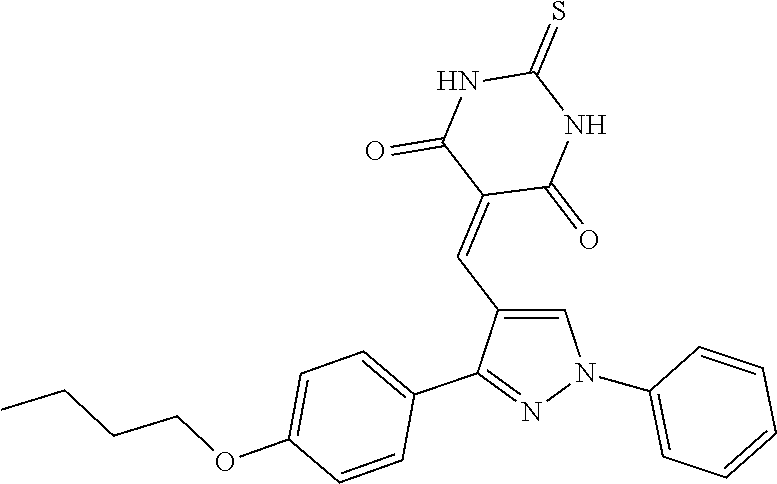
C1(N2C=C(C=C3C(=O)NC(=S)NC3=O)C(C3=CC=C(OCCCC)C=C3)=N2)=CC=CC=C1
